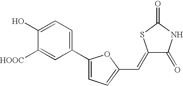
C1(C2=CC=C(C=C3C(=O)NC(=O)S3)O2)=CC=C(O)C([HOOC])=C1
